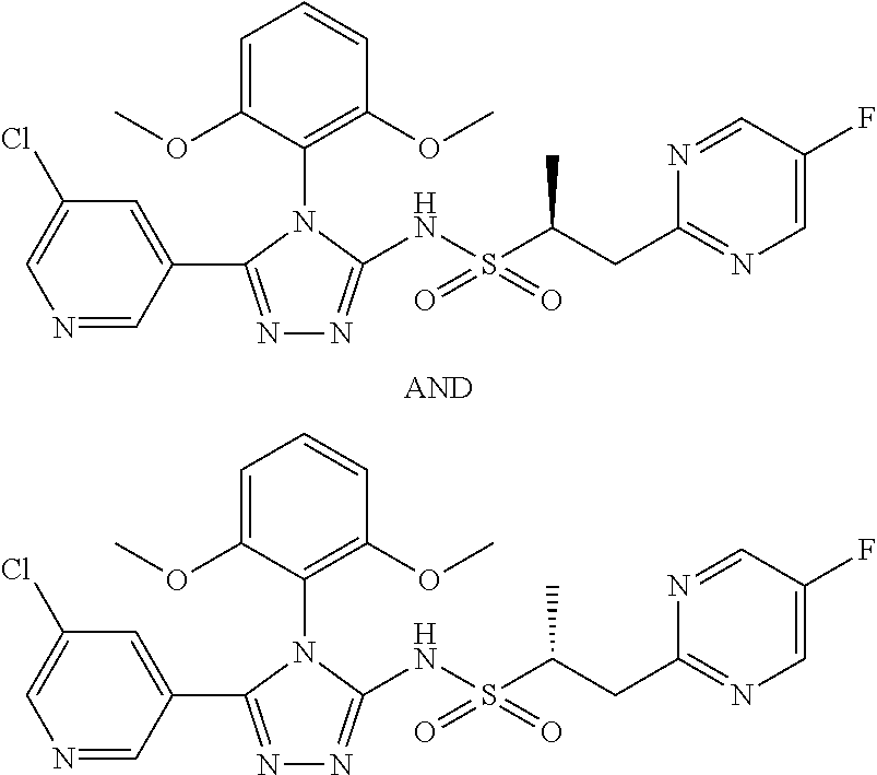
N1=CC(C2=NN=C(NS(C(CC3=NC=C(F)C=N3)C)(=O)=O)N2C2=C(OC)C=CC=C2OC)=CC(Cl)=C1.N1=CC(C2=NN=C(NS(C(CC3=NC=C(F)C=N3)C)(=O)=O)N2C2=C(OC)C=CC=C2OC)=CC(Cl)=C1
